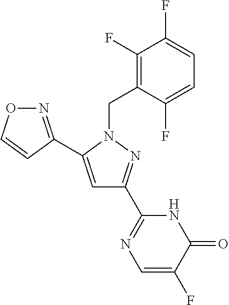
N1=C(C2=CC(C3=NC=C(F)C(=O)N3)=NN2CC2=C(F)C(F)=CC=C2F)C=CO1
